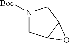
N1([Boc])CC2C(C1)O2
